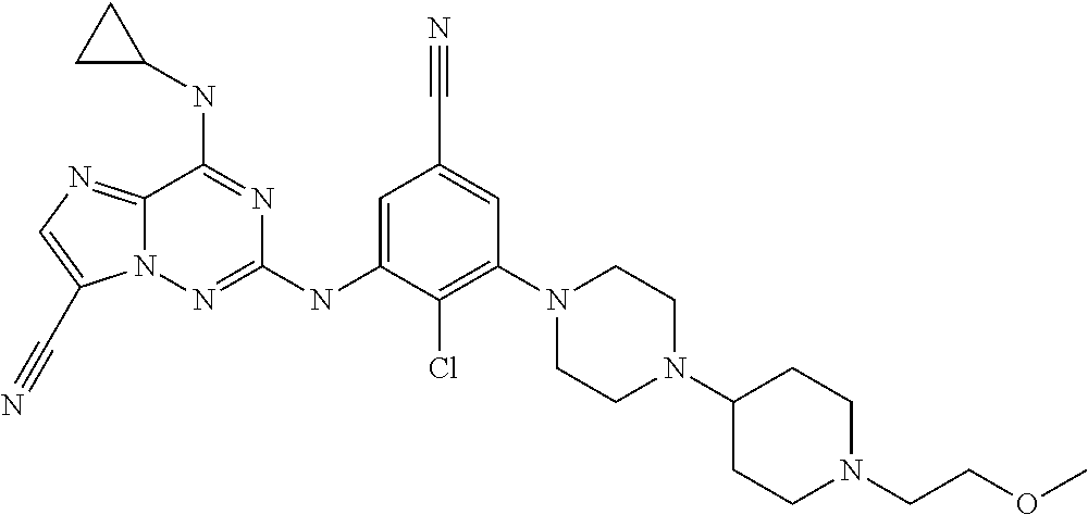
C12=NC=C(C#N)N1N=C(NC1=CC(C#N)=CC(N3CCN(C4CCN(CCOC)CC4)CC3)=C1Cl)N=C2NC1CC1
